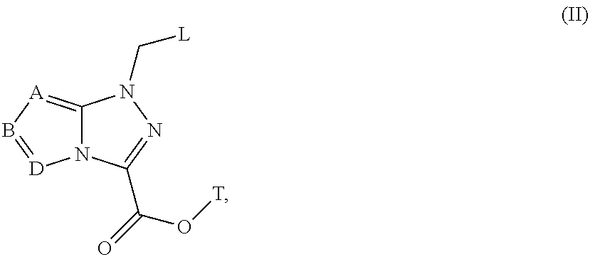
C12=[A]B=[D]N1C(C(=O)O[T])=NN2C[L]
